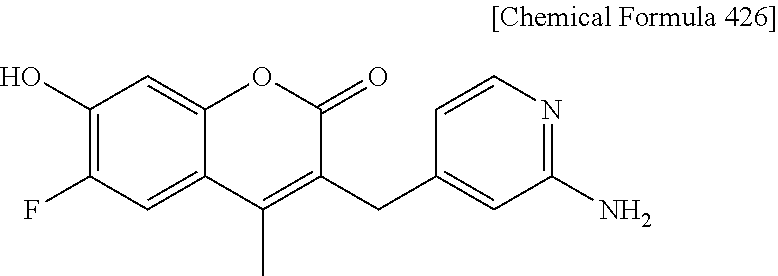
C1(O)=C(F)C=C2C(=C1)OC(=O)C(CC1=CC(N)=NC=C1)=C2C
